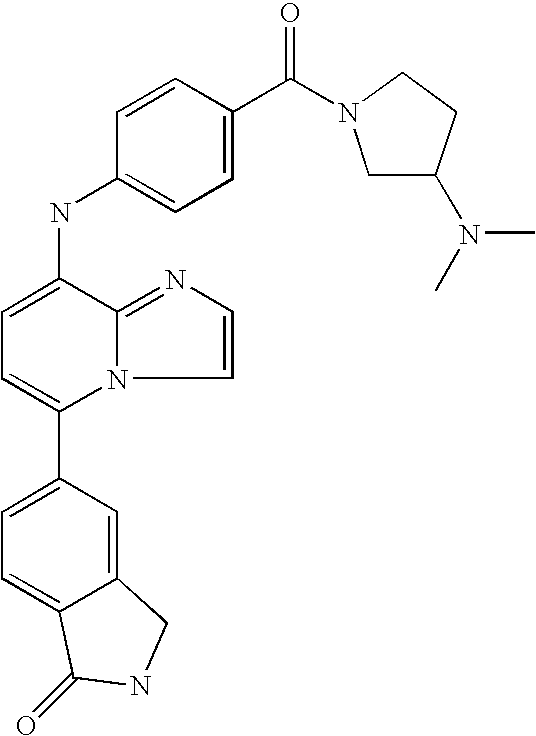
C12=CC(C3=CC=C(NC4=CC=C(C(=O)N5CC(N(C)C)CC5)C=C4)C4=NC=CN34)=CC=C1C(=O)NC2
